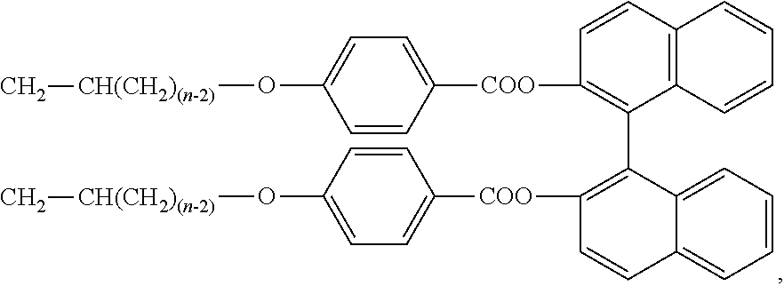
C1=C(O[CH(CH2)(n-2)]C)C=CC([COO]C2=C(C3=C([COO]C4=CC=C(O[CH(CH2)(n-2)]C)C=C4)C=CC4=CC=CC=C34)C3=C(C=C2)C=CC=C3)=C1
